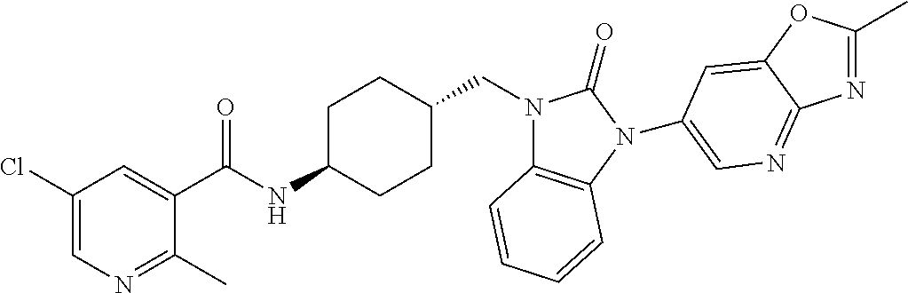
C1(Cl)=CN=C(C)C(C(NC2CCC(CN3C4=C(N(C5=CN=C6N=C(C)OC6=C5)C3=O)C=CC=C4)CC2)=O)=C1
